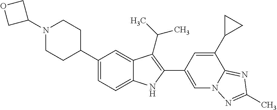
C1(N2CCC(C3=CC=C4C(=C3)C(C(C)C)=C(C3=CN5C(=NC(C)=N5)C(C5CC5)=C3)N4)CC2)COC1
